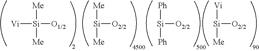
[Si]([O2/2])([Me])[Me].[Si]([O2/2])([Ph])[Ph].[Si]([O2/2])([Vi])[Me].[Vi][Si]([O1/2])([Me])[Me]
